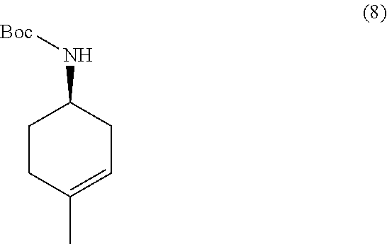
[Boc]NC1CCC(C)=CC1
